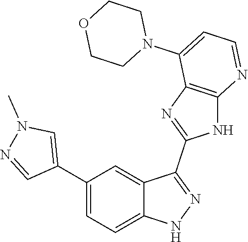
C1(C2=CC=C3C(=C2)C(C2=NC4=C(N2)N=CC=C4N2CCOCC2)=NN3)=CN(C)N=C1
